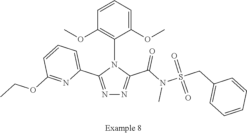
C1=C(OC)C(N2C(C3=CC=CC(OCC)=N3)=NN=C2C(N(S(CC2=CC=CC=C2)(=O)=O)C)=O)=C(OC)C=C1
